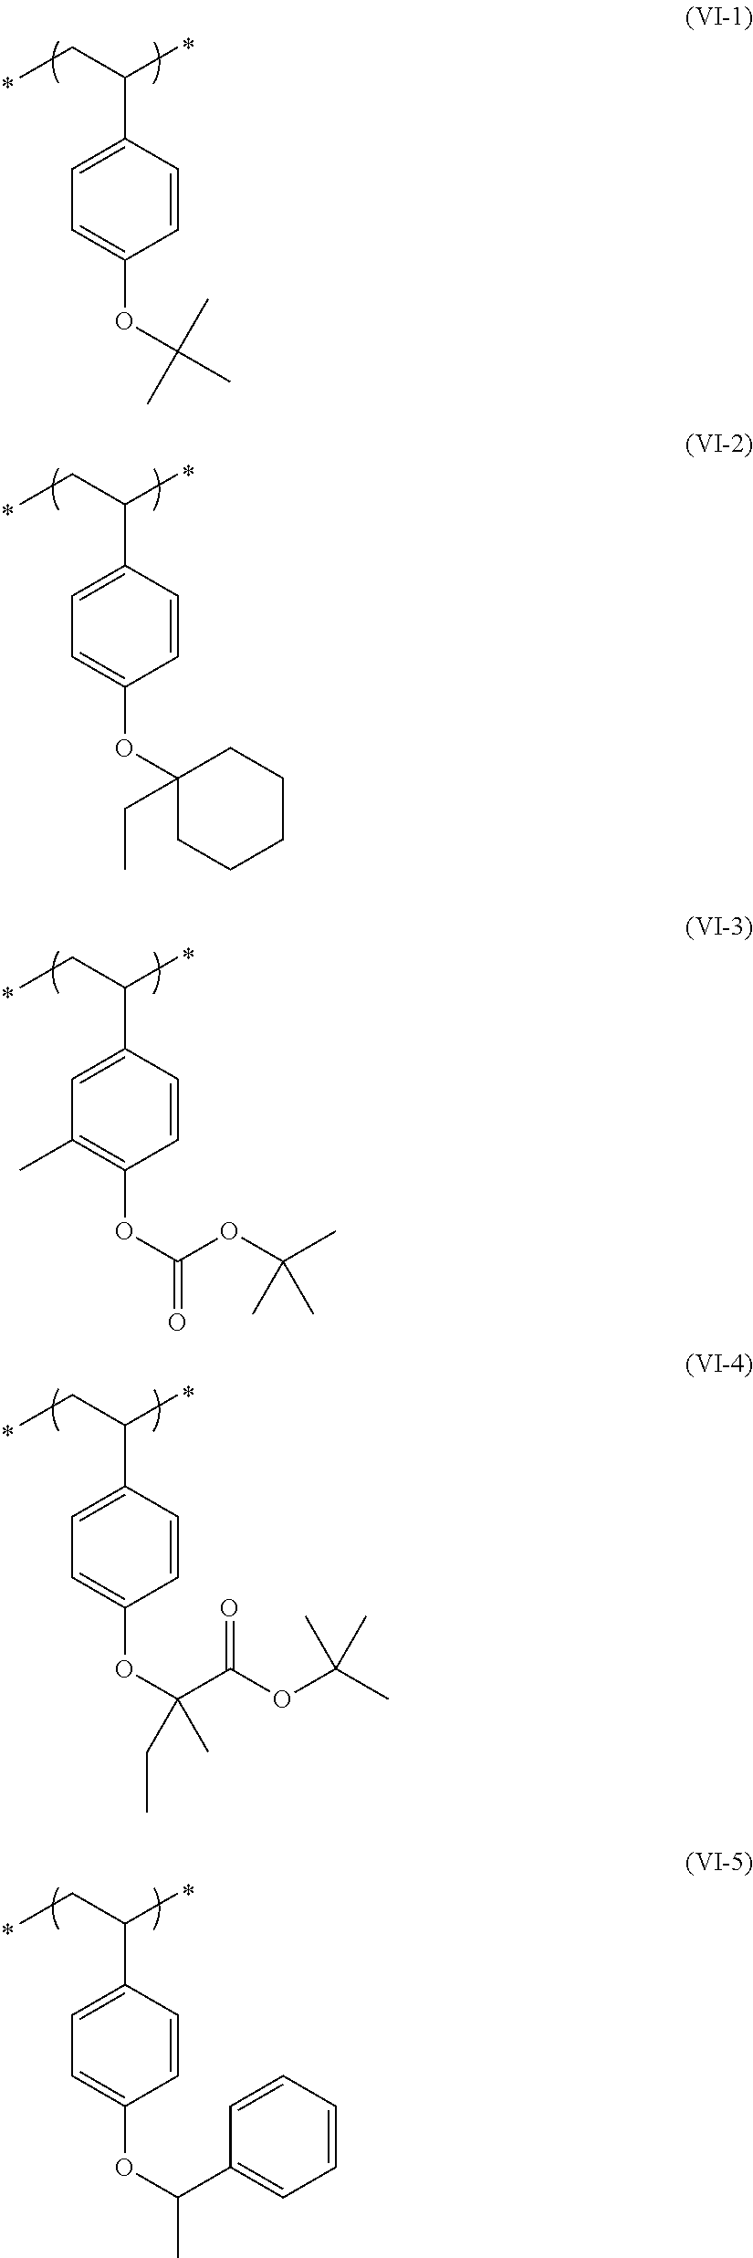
CCC(C)C1=CC=C(OC(C)(C)C)C=C1.CCC(C)C1=CC=C(OC2(CC)CCCCC2)C=C1.CCC(C)C1=CC(C)=C(OC(=O)OC(C)(C)C)C=C1.CCC(C)C1=CC=C(OC(C(OC(C)(C)C)=O)(CC)C)C=C1.CCC(C)C1=CC=C(OC(C2=CC=CC=C2)C)C=C1
